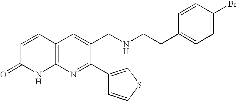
C1=CC2=C(NC1=O)N=C(C1=CSC=C1)C(CNCCC1=CC=C(Br)C=C1)=C2
